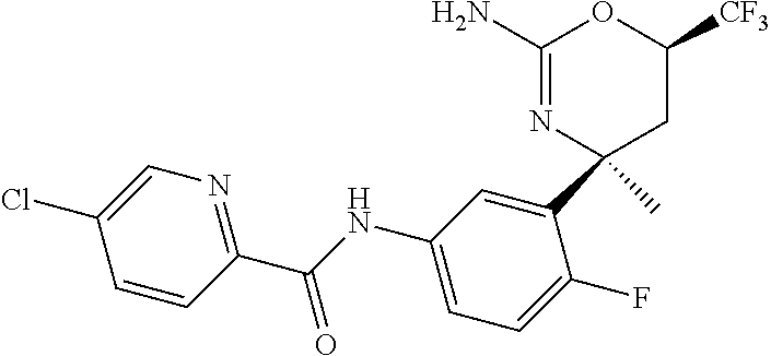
C1(N)=NC(C2=CC(NC(C3=NC=C(Cl)C=C3)=O)=CC=C2F)(C)CC([CF3])O1
